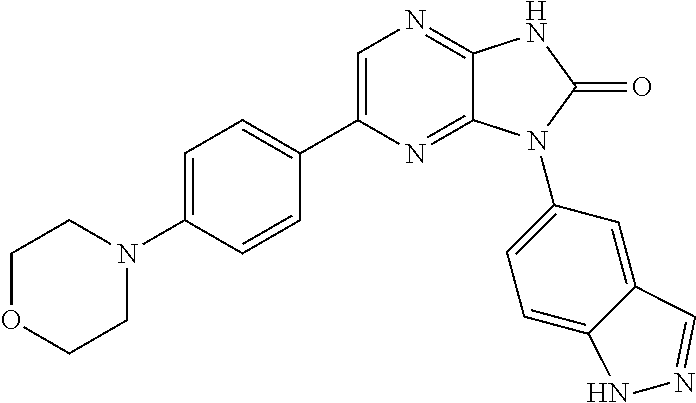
C1=C(N2CCOCC2)C=CC(C2=CN=C3C(=N2)N(C2=CC=C4C(=C2)C=NN4)C(=O)N3)=C1
